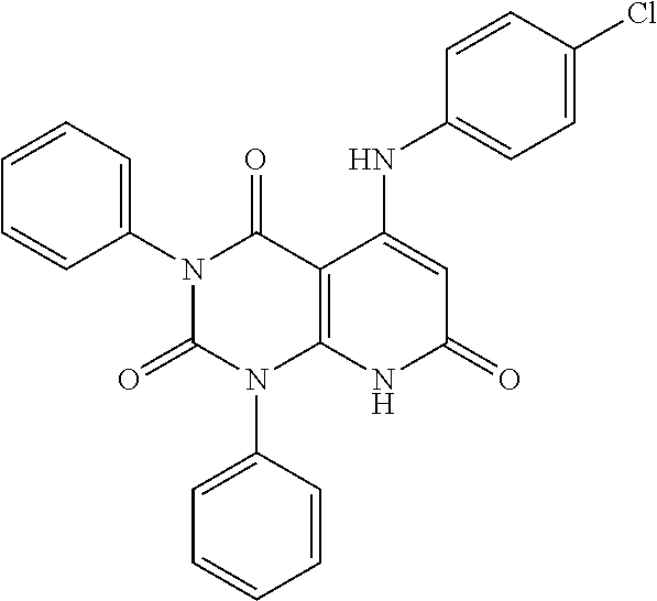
C1(N2C(=O)N(C3=CC=CC=C3)C3=C(C2=O)C(NC2=CC=C(Cl)C=C2)=CC(=O)N3)=CC=CC=C1
